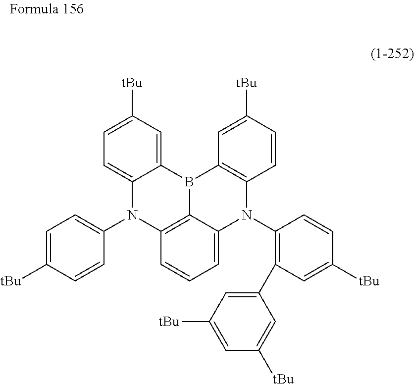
C1=C([tBu])C=C2C(=C1)N(C1=CC=C([tBu])C=C1)C1=C3B2C2=C(C=CC([tBu])=C2)N(C2=C(C4=CC([tBu])=CC([tBu])=C4)C=C([tBu])C=C2)C3=CC=C1
